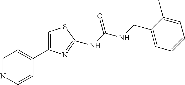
C1=NC=CC(C2=CSC(NC(NCC3=CC=CC=C3C)=O)=N2)=C1
